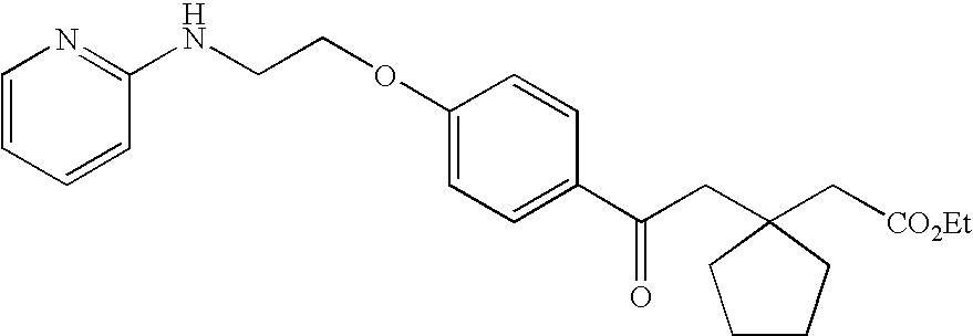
C1=CC=CC(NCCOC2=CC=C(C(CC3(C[CO2Et])CCCC3)=O)C=C2)=N1
